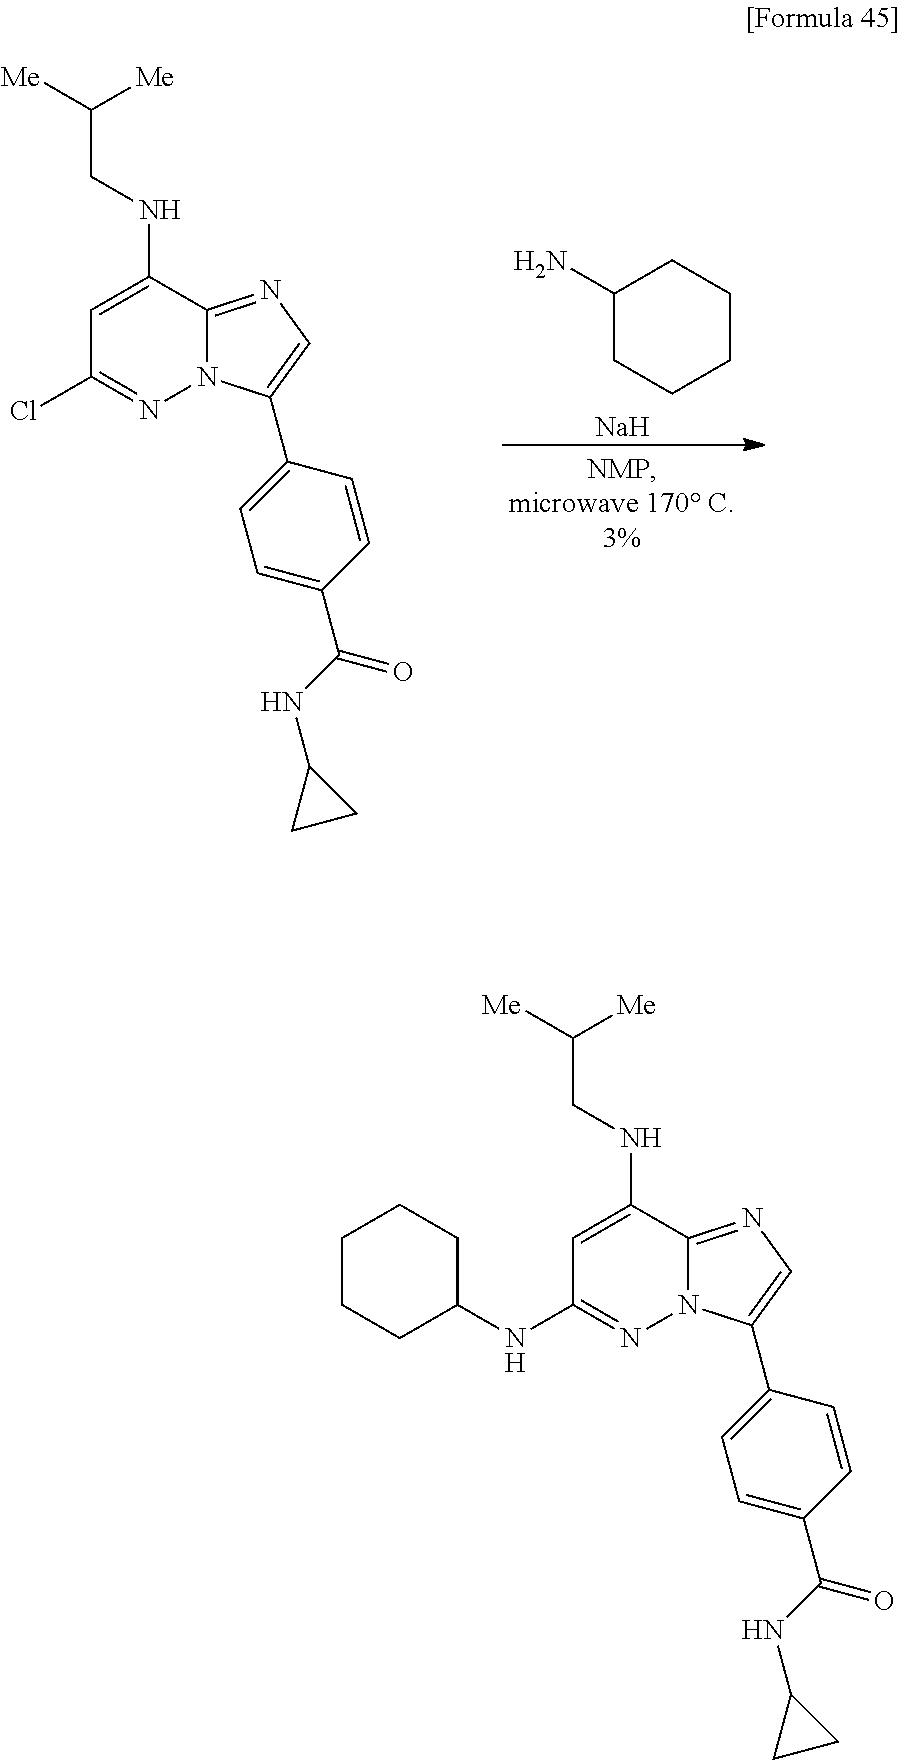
C1(N)CCCCC1.[Na].C1=C(NCC([Me])[Me])C2=NC=C(C3=CC=C(C(NC4CC4)=O)C=C3)N2N=C1Cl.C1=C(NCC([Me])[Me])C2=NC=C(C3=CC=C(C(NC4CC4)=O)C=C3)N2N=C1NC1CCCCC1
